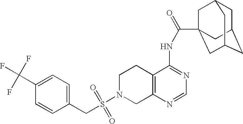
C1N(S(=O)(=O)CC2=CC=C(C(F)(F)F)C=C2)CC2=C(C1)C(NC(=O)C13CC4CC(CC(C1)C4)C3)=NC=N2
